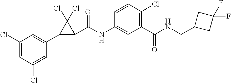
C1(Cl)=CC(Cl)=CC(C2C(C(NC3=CC(C(NCC4CC(F)(F)C4)=O)=C(Cl)C=C3)=O)C2(Cl)Cl)=C1
